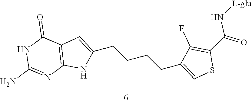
C1=C(CCCCC2=CSC(C(N[L-glu])=O)=C2F)NC2=C1C(=O)NC(N)=N2
